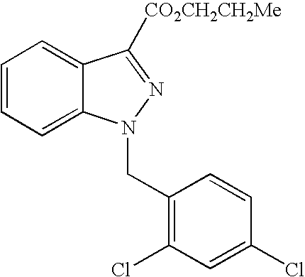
C1=CC=C2C(=C1)C([CO2CH2CH2Me])=NN2CC1=C(Cl)C=C(Cl)C=C1
